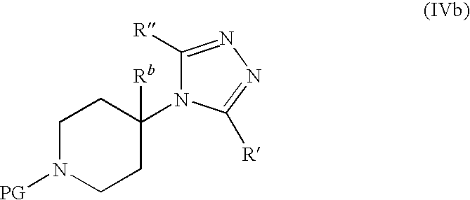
C1N([PG])CCC(N2C([R])=NN=C2[R])([Rb])C1
